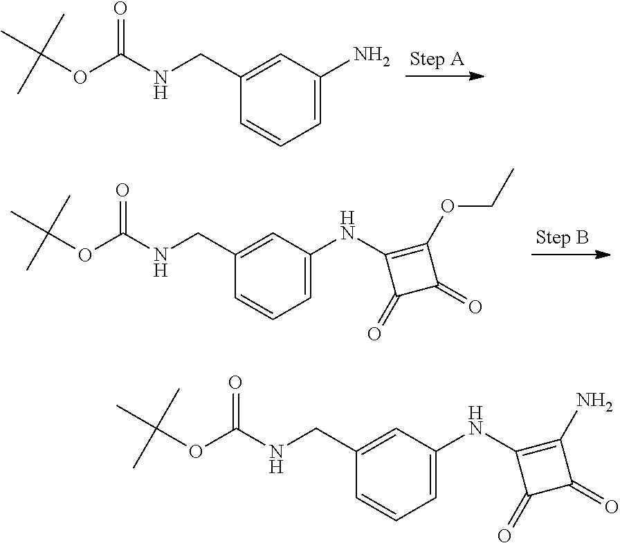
CC(OC(NCC1=CC(N)=CC=C1)=O)(C)C.CC(OC(NCC1=CC(NC2=C(OCC)C(=O)C2=O)=CC=C1)=O)(C)C.CC(OC(NCC1=CC(NC2=C(N)C(=O)C2=O)=CC=C1)=O)(C)C
